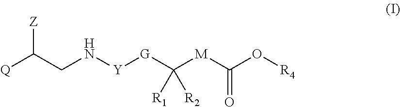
[Z]C(CN[Y][G]C([M]C(O[R4])=O)([R1])[R2])[Q]
